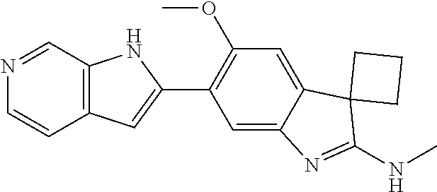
C12=C(C=NC=C1)NC(C1=C(OC)C=C3C(=C1)N=C(NC)C31CCC1)=C2
